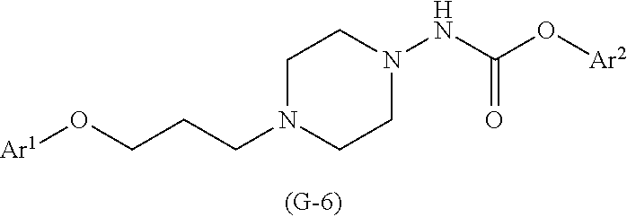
C(N1CCN(NC(O[Ar2])=O)CC1)CCO[Ar1]
